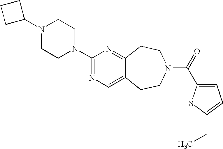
C1C(N2CCN(C3=NC=C4C(=N3)CCN(C(=O)C3=CC=C(CC)S3)CC4)CC2)CC1
